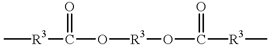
C[R3]C(=O)O[R3]OC(=O)[R3]C
